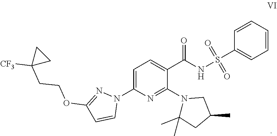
C1(C)(C)CC(C)CN1C1=NC(N2N=C(OCCC3([CF3])CC3)C=C2)=CC=C1C(NS(=O)(=O)C1=CC=CC=C1)=O
